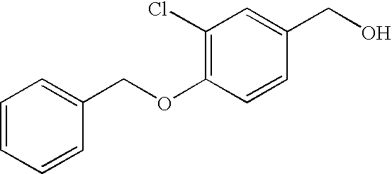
C1(Cl)=C(OCC2=CC=CC=C2)C=CC(CO)=C1
